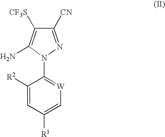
C1([R2])=CC([R1])=C[W]=C1N1C(N)=C([CF3S])C([CN])=N1
